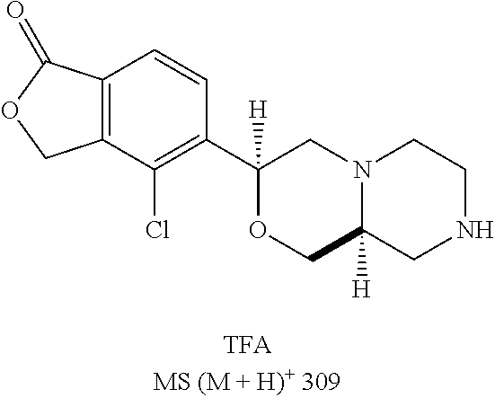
C12=C(C(Cl)=C(C3([H])OCC4([H])N(C3)CCNC4)C=C1)COC2=O
